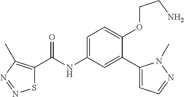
S1C(C(=O)NC2=CC=C(OCCN)C(C3=CC=NN3C)=C2)=C(C)N=N1
